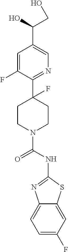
C1=C(F)C(C2(F)CCN(C(NC3=NC4=CC=C(F)C=C4S3)=O)CC2)=NC=C1C(O)CO
